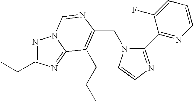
C(N1C(C2=NC=CC=C2F)=NC=C1)C1=C(CCC)C2=NC(CC)=NN2C=N1
